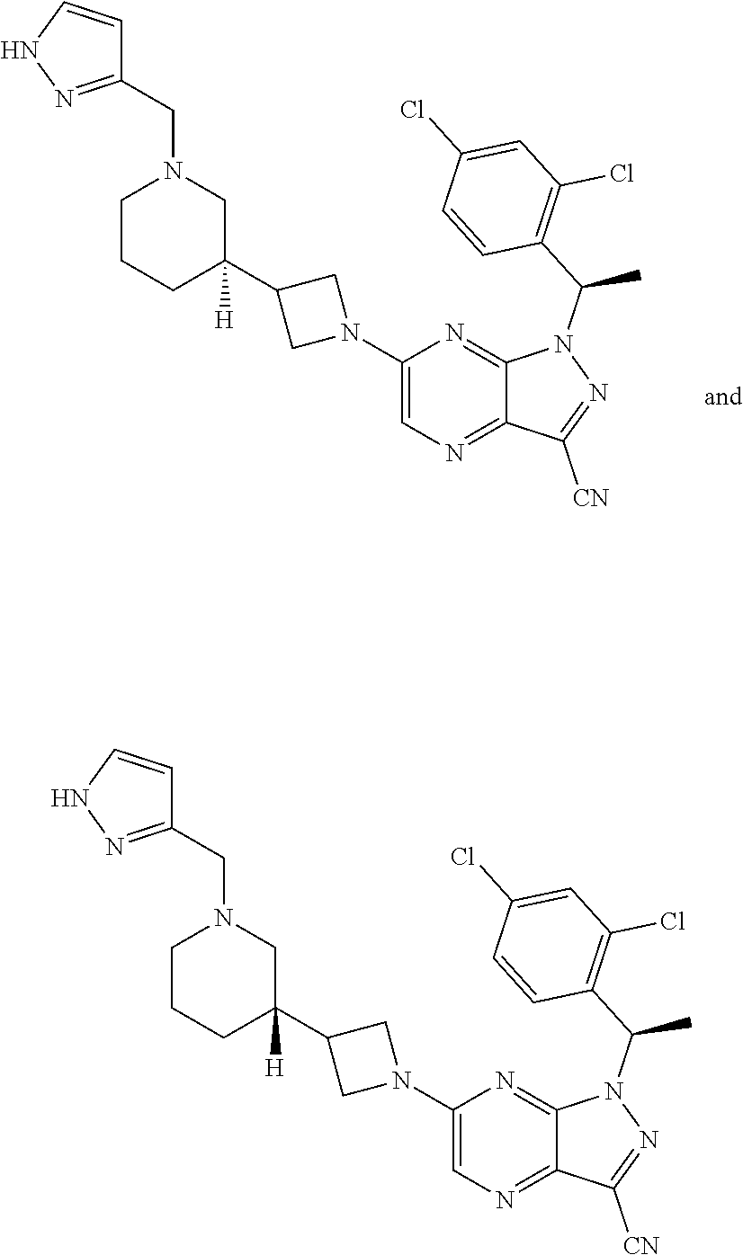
C1(N2CC(C3([H])CN(CC4=NNC=C4)CCC3)C2)=CN=C2C(=N1)N(C(C1=C(Cl)C=C(Cl)C=C1)C)N=C2[CN].C1(N2CC(C3([H])CN(CC4=NNC=C4)CCC3)C2)=CN=C2C(=N1)N(C(C1=C(Cl)C=C(Cl)C=C1)C)N=C2[CN]
